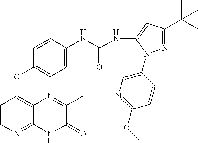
C1=C(F)C(NC(NC2=CC(C(C)(C)C)=NN2C2=CN=C(OC)C=C2)=O)=CC=C1OC1=C2C(=NC=C1)NC(=O)C(C)=N2
